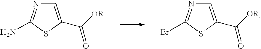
C1=C(C([OR])=O)SC(N)=N1.C1=C(C([OR])=O)SC(Br)=N1
